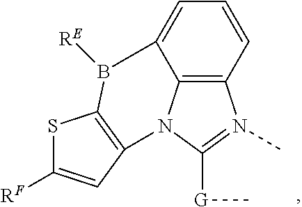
C12=C3C=CC=C1B([RE])C1=C(N2C([G]C)=N3C)C=C([RF])S1
